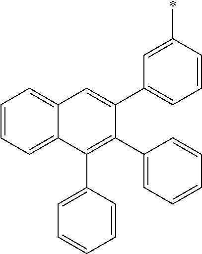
C1=CC=C2C(=C1)C=C(C1=CC=CC(*)=C1)C(C1=CC=CC=C1)=C2C1=CC=CC=C1
